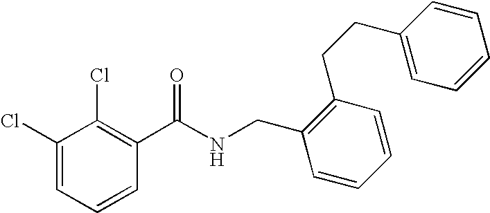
C1(Cl)=CC=CC(C(NCC2=C(CCC3=CC=CC=C3)C=CC=C2)=O)=C1Cl
